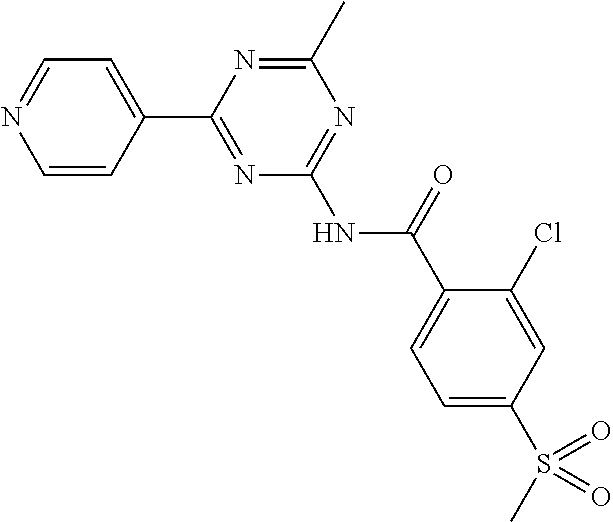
C1=CC(C2=NC(NC(C3=CC=C(S(C)(=O)=O)C=C3Cl)=O)=NC(C)=N2)=CC=N1
